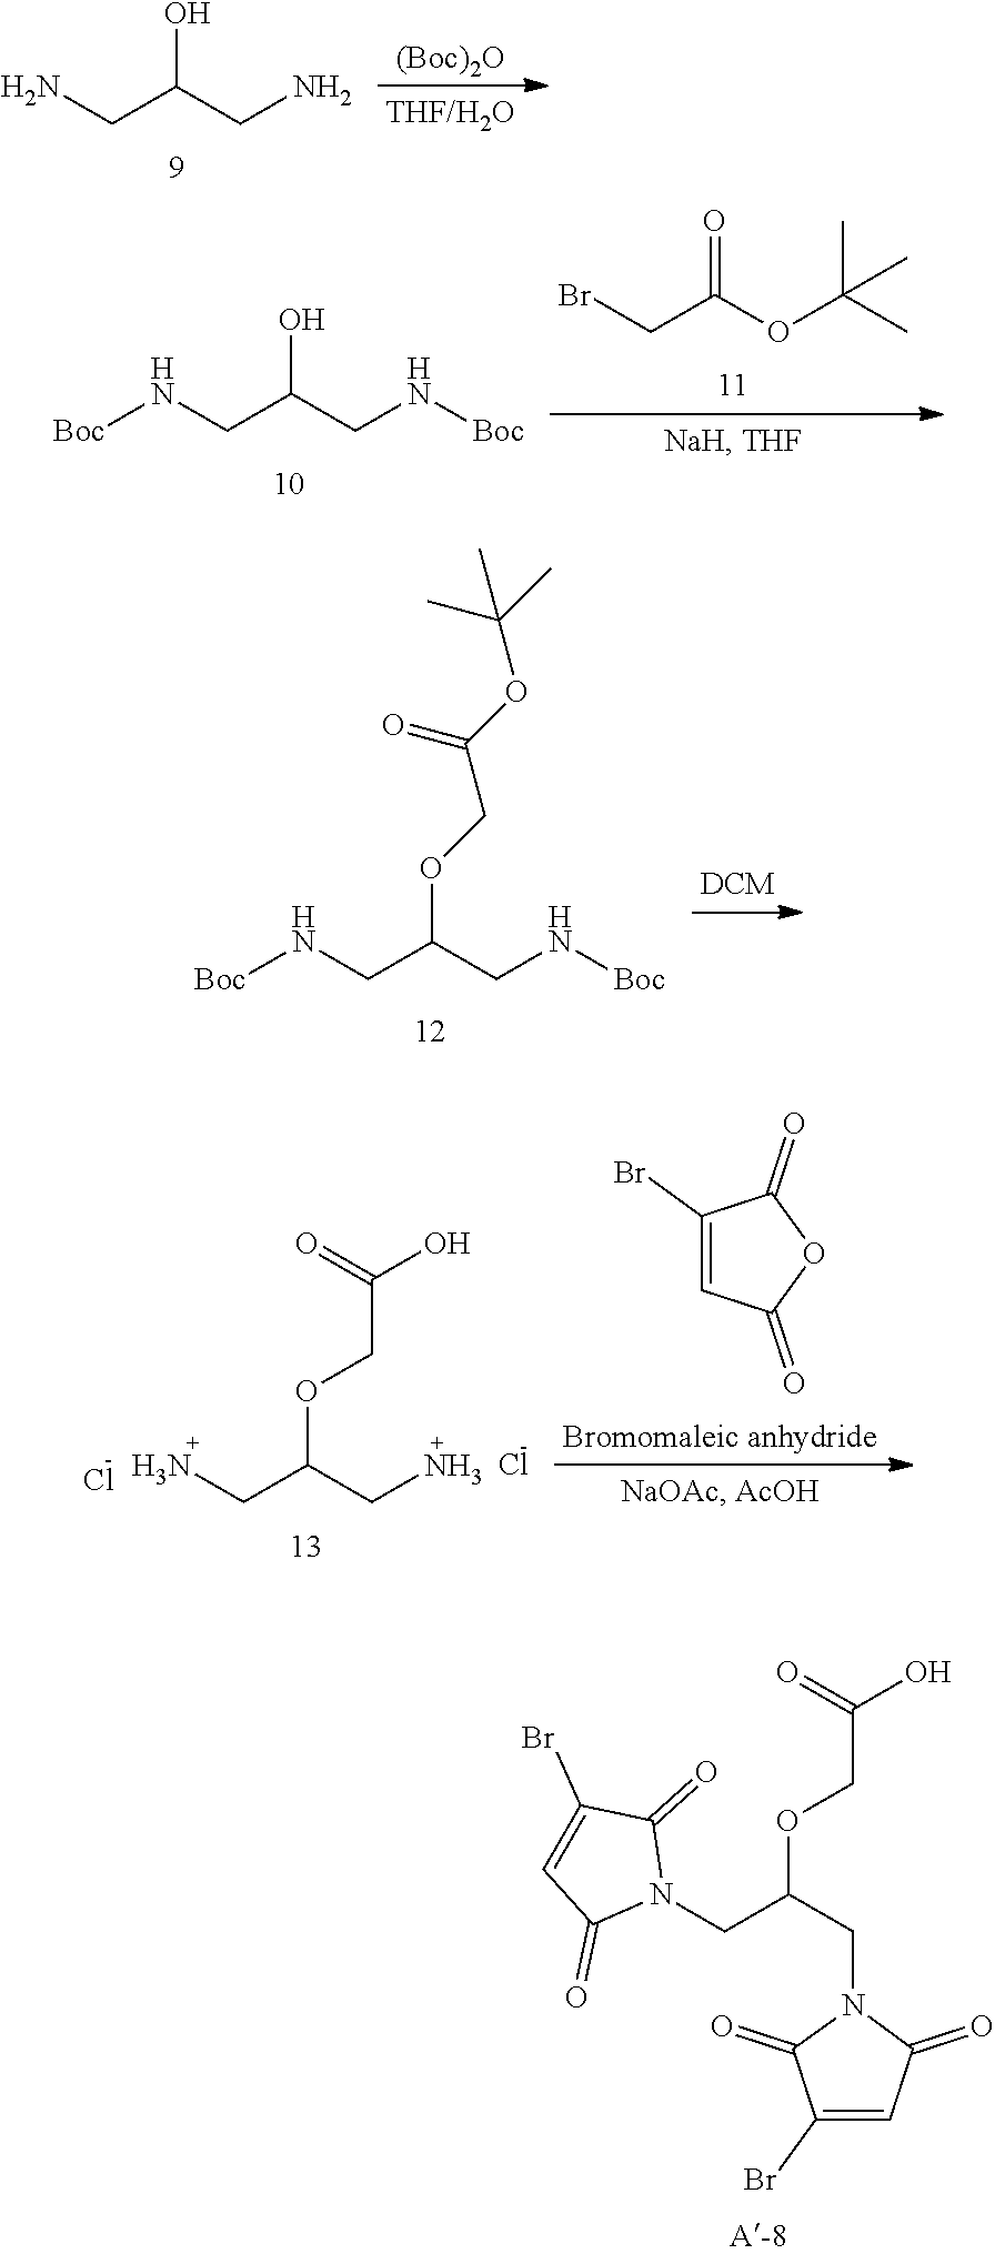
N1(CC(CN2C(=O)C(Br)=CC2=O)OCC(O)=O)C(=O)C(Br)=CC1=O.NCC(CN)O.[(Boc)2O].N(CC(CN[Boc])O)[Boc].BrCC(OC(C)(C)C)=O.N(CC(CN[Boc])OCC(OC(C)(C)C)=O)[Boc].NCC(CN)OCC(O)=O.Cl.Cl.C1(Br)=CC(=O)OC1=O
